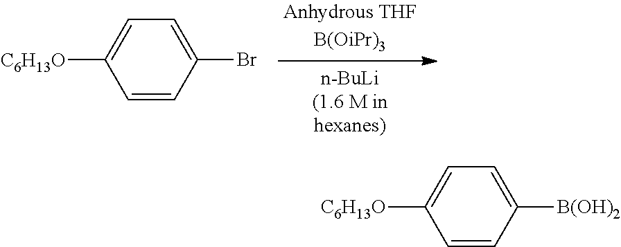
C1=CC(Br)=CC=C1[C6H13O].C1=CC([B(OH)2])=CC=C1[C6H13O]
